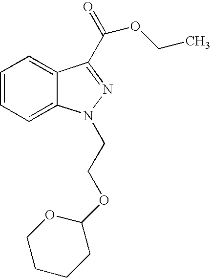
C12=CC=CC=C1C(C(=O)OCC)=NN2CCOC1OCCCC1
